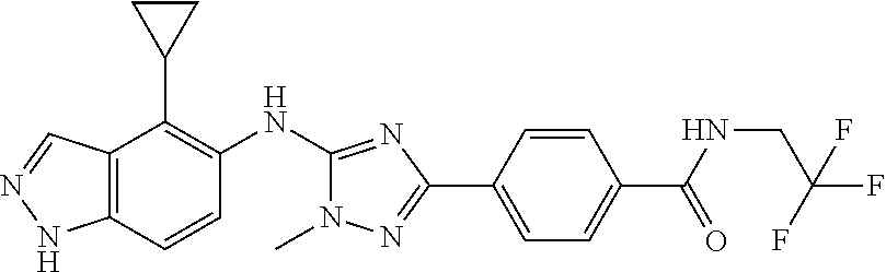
C12=C(C=CC(NC3=NC(C4=CC=C(C(NCC(F)(F)F)=O)C=C4)=NN3C)=C1C1CC1)NN=C2
